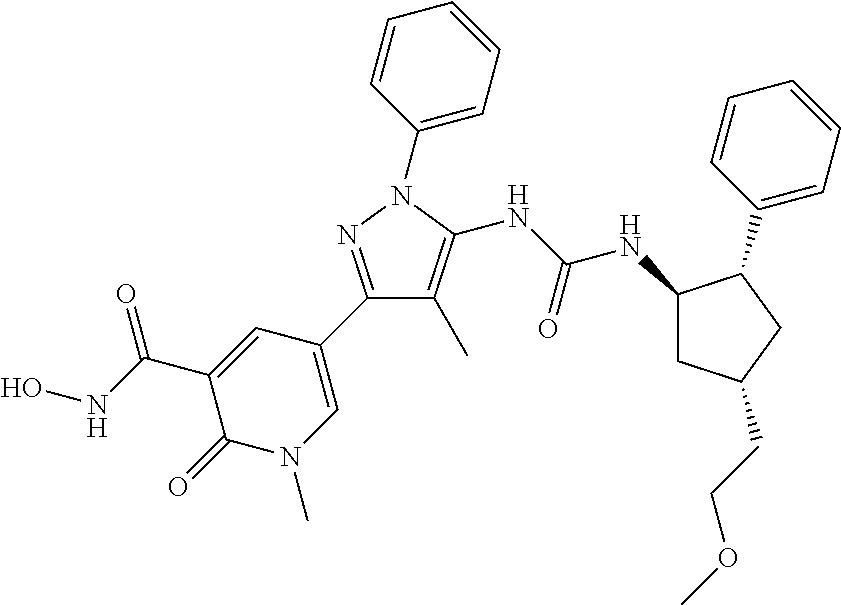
C1(C2=CN(C)C(=O)C(C(=O)NO)=C2)=NN(C2=CC=CC=C2)C(NC(NC2CC(CCOC)CC2C2=CC=CC=C2)=O)=C1C
